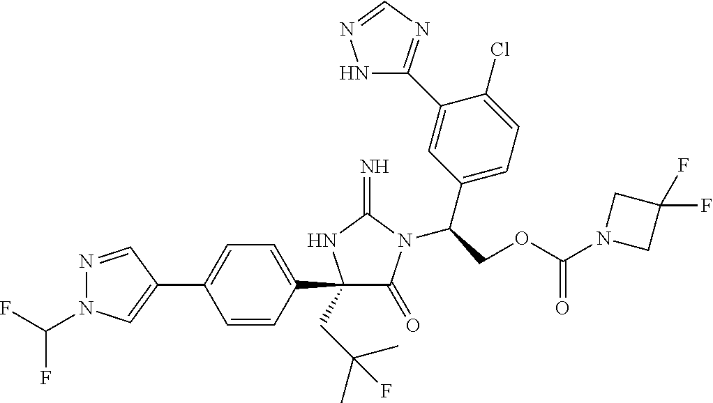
C1(C2=CC=C(C3(CC(C)(C)F)C(=O)N(C(COC(N4CC(F)(F)C4)=O)C4=CC=C(Cl)C(C5=NC=NN5)=C4)C(=N)N3)C=C2)=CN(C(F)F)N=C1
